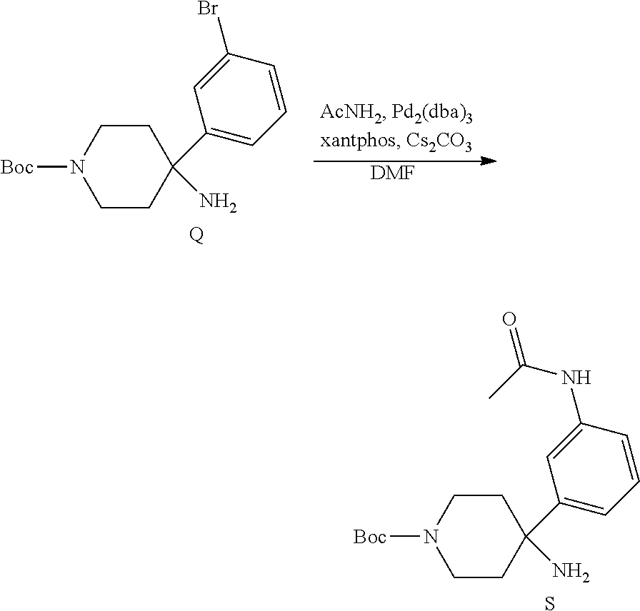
C1N([Boc])CCC(C2=CC=CC(NC(C)=O)=C2)(N)C1.S.C1N([Boc])CCC(C2=CC=CC(Br)=C2)(N)C1.[Q].[DMF]
